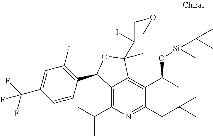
C12=C(C(C)C)N=C3C(=C1C1(OC2C2=C(F)C=C(C(F)(F)F)C=C2)CCOCC1I)C(O[Si](C(C)(C)C)(C)C)CC(C)(C)C3
